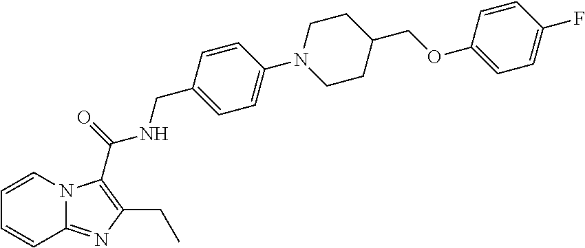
N12C(=NC(CC)=C1C(=O)NCC1=CC=C(N3CCC(COC4=CC=C(F)C=C4)CC3)C=C1)C=CC=C2
